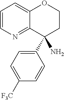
C1=CN=C2C(=C1)OCCC2(N)C1=CC=C([F3C])C=C1
